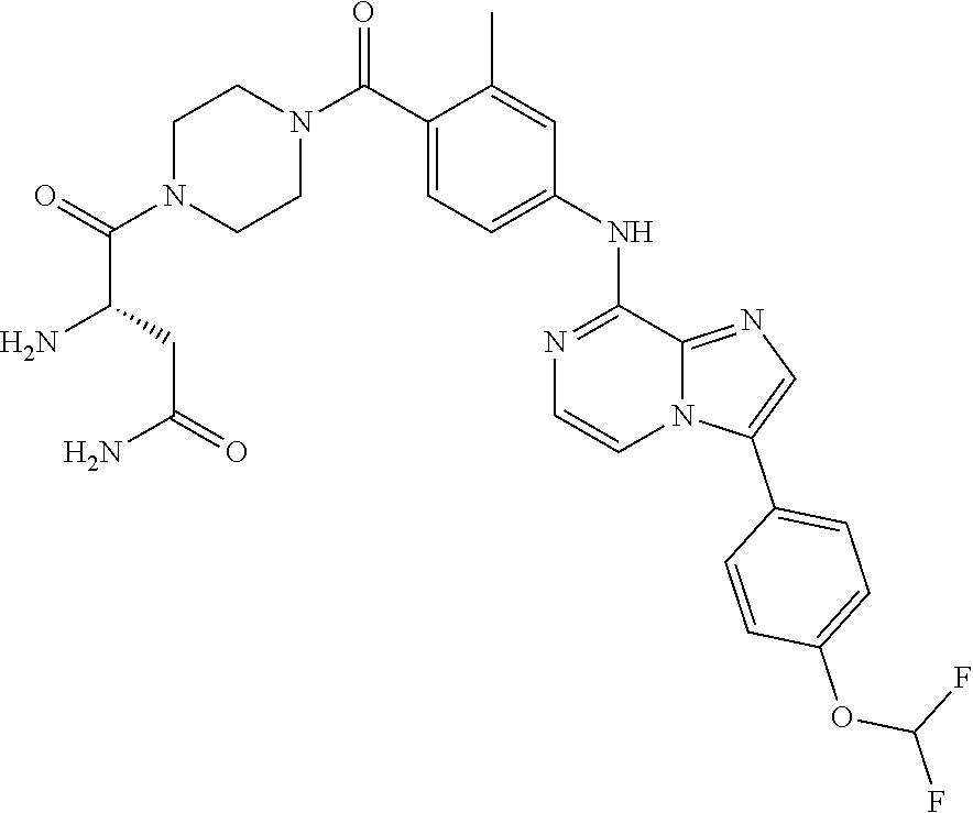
C(N1CCN(C(C2=CC=C(NC3=NC=CN4C(C5=CC=C(OC(F)F)C=C5)=CN=C43)C=C2C)=O)CC1)(=O)C(N)CC(=O)N
